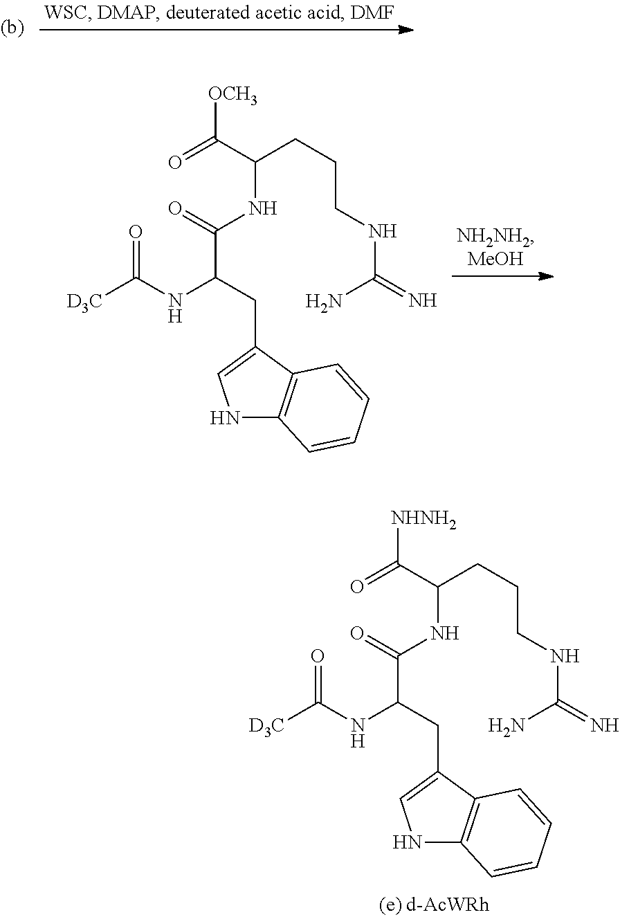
N(C(CC1=CNC2=C1C=CC=C2)C(=O)NC(CCCNC(N)=N)C([OCH3])=O)C([D3C])=O.N(C(CC1=CNC2=C1C=CC=C2)C(=O)NC(CCCNC(N)=N)C([NHNH2])=O)C([D3C])=O
